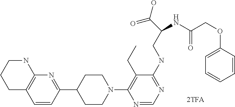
N1(C2=C(CC)C(NCC(C(=O)O)NC(=O)COC3=CC=CC=C3)=NC=N2)CCC(C2=NC3=C(C=C2)CCCN3)CC1
